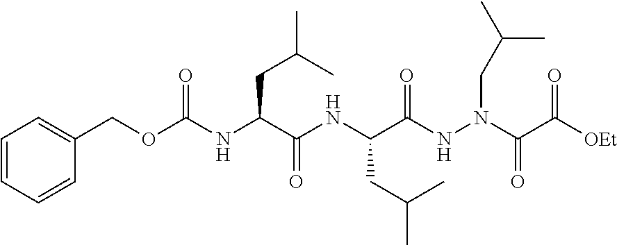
C1=CC=CC(COC(NC(C(NC(C(NN(C(C([OEt])=O)=O)CC(C)C)=O)CC(C)C)=O)CC(C)C)=O)=C1
